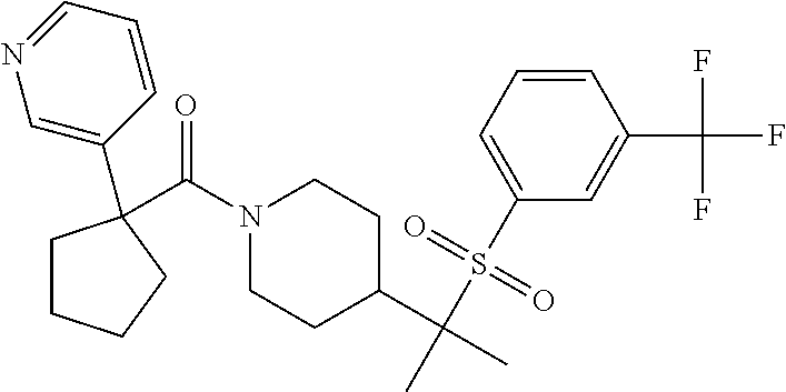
C(N1CCC(C(C)(S(C2=CC=CC(C(F)(F)F)=C2)(=O)=O)C)CC1)(=O)C1(C2=CN=CC=C2)CCCC1
